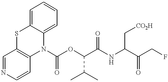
C1=NC=CC2=C1SC1=CC=CC=C1N2C(OC(C(NC(C(CF)=O)C[CO2H])=O)C(C)C)=O
